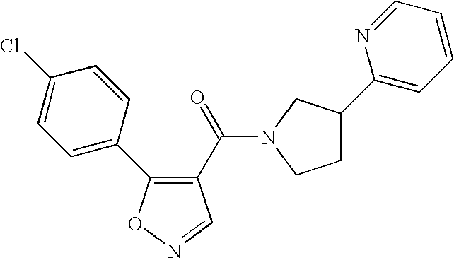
C1(C(=O)N2CC(C3=CC=CC=N3)CC2)=C(C2=CC=C(Cl)C=C2)ON=C1
